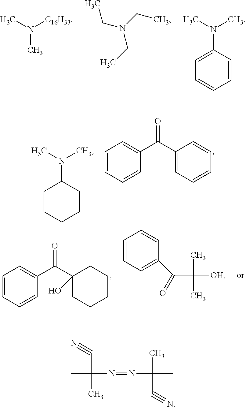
CN([C16H33])C.N(CC)(CC)CC.C1=CC=CC(N(C)C)=C1.C1=CC=C(C(C2=CC=CC=C2)=O)C=C1.C1CCCC(N(C)C)C1.C1=CC=C(C(C2(O)CCCCC2)=O)C=C1.C1=CC=CC(C(C([OH])(C)C)=O)=C1.CC(C#N)(C)N=NC(C)(C#N)C
